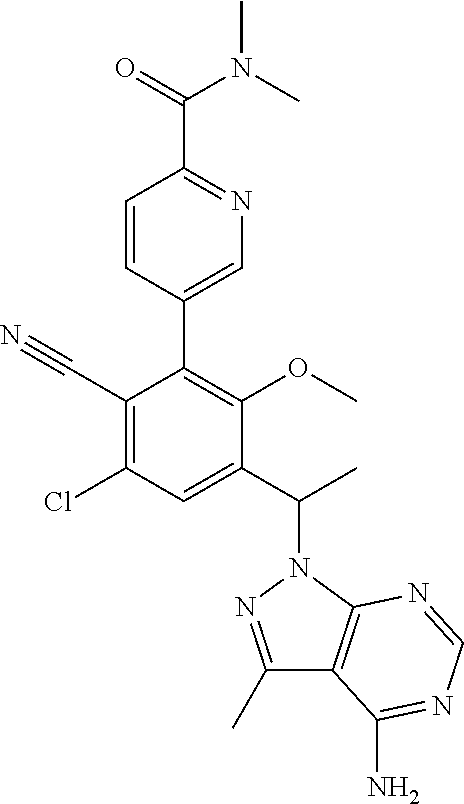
C1(C#N)=C(Cl)C=C(C(C)N2N=C(C)C3=C2N=CN=C3N)C(OC)=C1C1=CN=C(C(=O)N(C)C)C=C1
